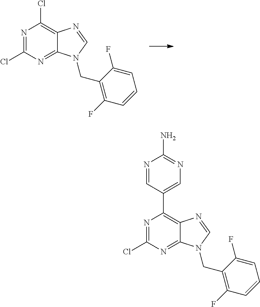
N1=C(Cl)N=C2C(=C1Cl)N=CN2CC1=C(F)C=CC=C1F.N1=C(Cl)N=C2C(=C1C1=CN=C(N)N=C1)N=CN2CC1=C(F)C=CC=C1F
